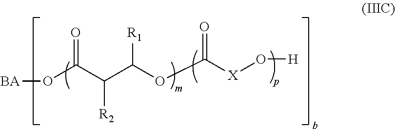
O(C(C(C(OC([X]O[H])=O)[R1])[R2])=O)[BA]
